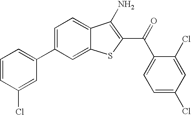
C1=CC(Cl)=CC(C2=CC=C3C(=C2)SC(C(=O)C2=CC=C(Cl)C=C2Cl)=C3N)=C1
